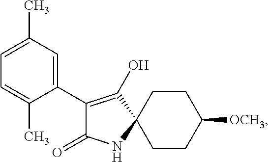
C1(C2=C(O)C3(NC2=O)CCC([OCH3])CC3)=CC(C)=CC=C1C
